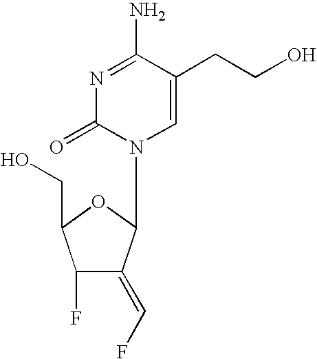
N1=C(N)C(CCO)=CN(C2C(=CF)C(F)C(CO)O2)C1=O
